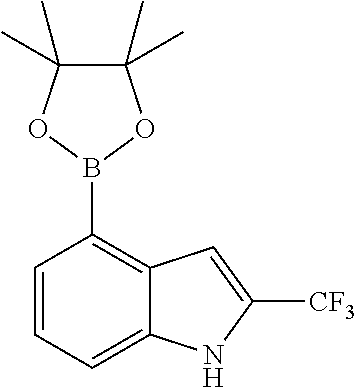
C1=CC=C2C(=C1B1OC(C)(C)C(C)(C)O1)C=C([CF3])N2
